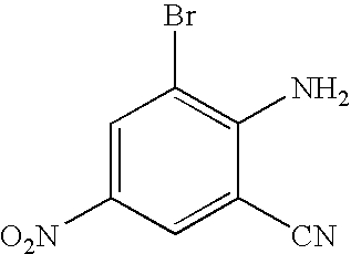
C1=C([O2N])C=C([CN])C(N)=C1Br
